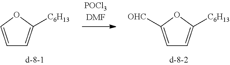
C1=COC([C6H13])=C1.C1=C([OHC])OC([C6H13])=C1
